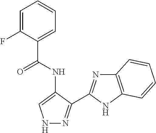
C1=C(F)C(C(NC2=CNN=C2C2=NC3=C(N2)C=CC=C3)=O)=CC=C1
